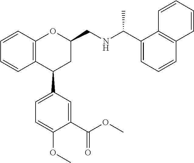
C12=C(C(C3=CC=C(OC)C(C(OC)=O)=C3)CC(CNC(C)C3=CC=CC4=C3C=CC=C4)O1)C=CC=C2
